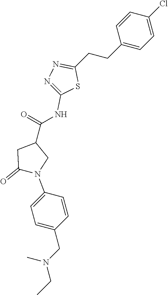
C1=CC(CCC2=NN=C(NC(C3CC(=O)N(C4=CC=C(CN(CC)C)C=C4)C3)=O)S2)=CC=C1Cl
